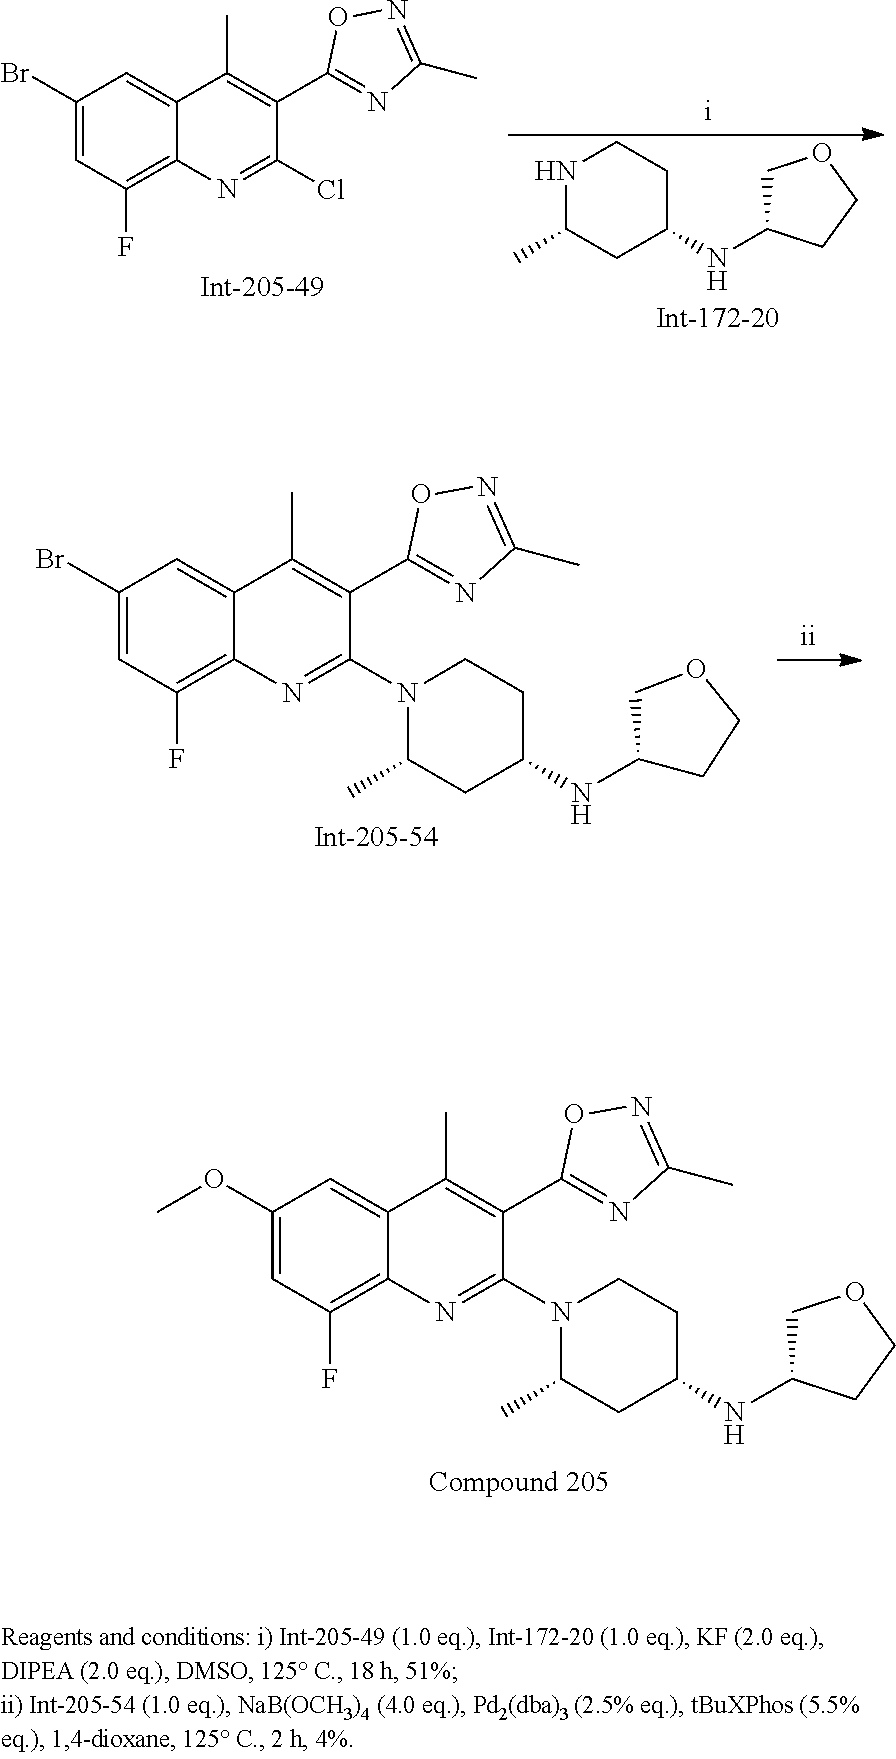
COC1=CC(F)=C2C(=C1)C(C)=C(C1=NC(C)=NO1)C(N1C(C)CC(NC3COCC3)CC1)=N2.C1=C(Br)C=C2C(=C1F)N=C(Cl)C(C1=NC(C)=NO1)=C2C.N1C(C)CC(NC2COCC2)CC1.C1=C(Br)C=C2C(=C1F)N=C(N1C(C)CC(NC3CCOC3)CC1)C(C1=NC(C)=NO1)=C2C
